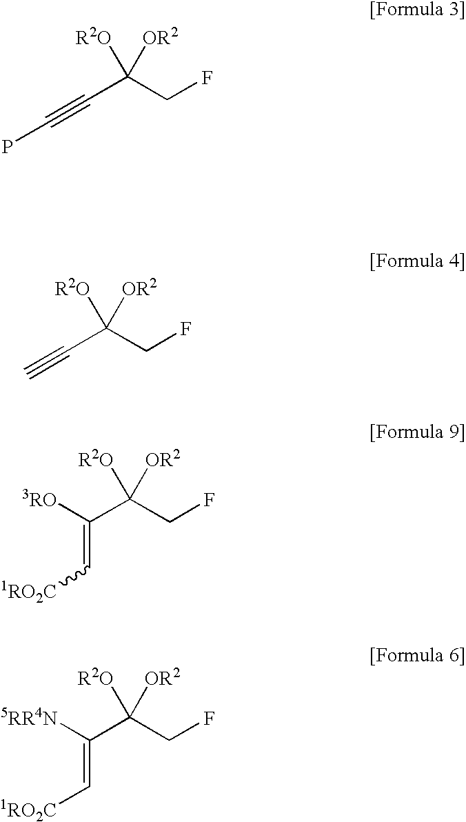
C(C(CF)([R2O])[OR2])#CP.C(C(CF)([R2O])[OR2])#C.C(C(CF)([R2O])[OR2])(=C[1RO2C])[3RO].C(C(CF)([R2O])[OR2])(=C[1RO2C])[5RR4N]
